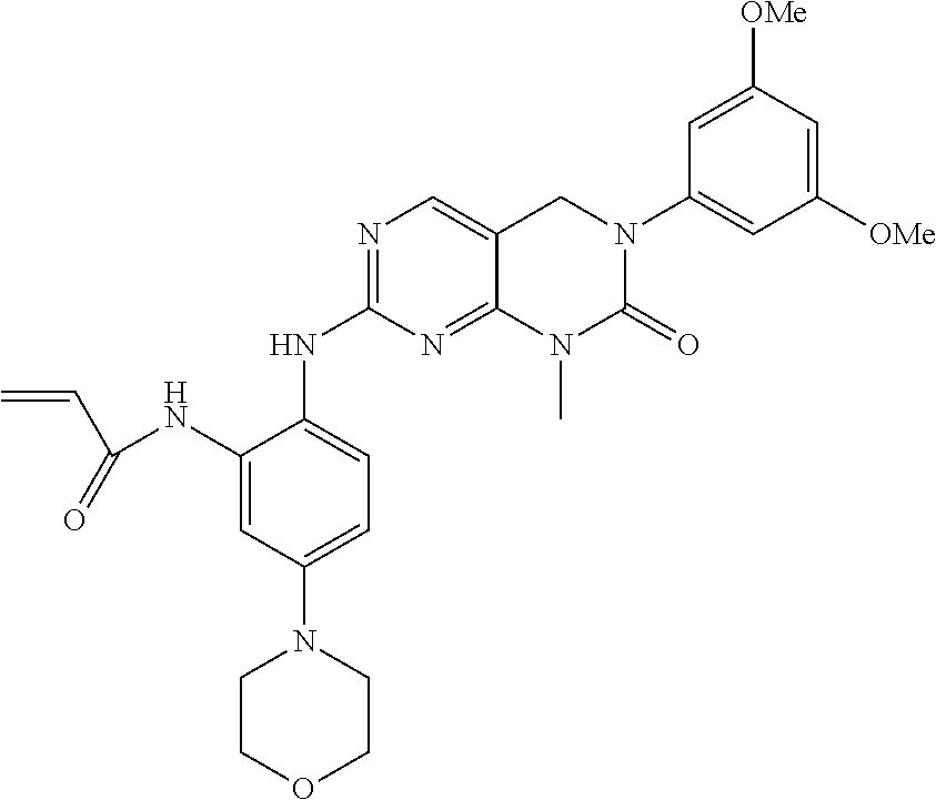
N1=C(NC2=CC=C(N3CCOCC3)C=C2NC(C=C)=O)N=C2C(=C1)CN(C1=CC([OMe])=CC([OMe])=C1)C(=O)N2C
